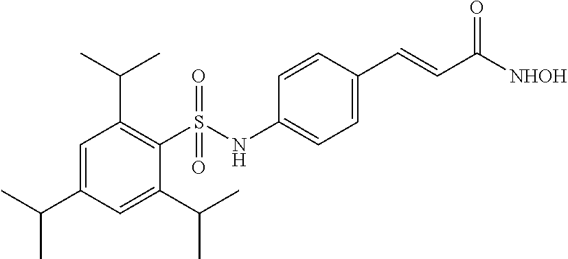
C1(C(C)C)=CC(C(C)C)=C(S(NC2=CC=C(C=CC([NHOH])=O)C=C2)(=O)=O)C(C(C)C)=C1
